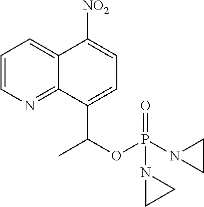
C12=NC=CC=C1C([NO2])=CC=C2C(OP(=O)(N1CC1)N1CC1)C
